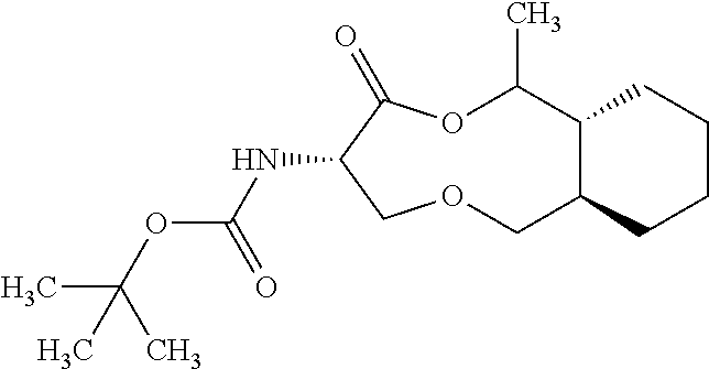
N(C1C(=O)OC(C)C2C(COC1)CCCC2)C(OC(C)(C)C)=O
